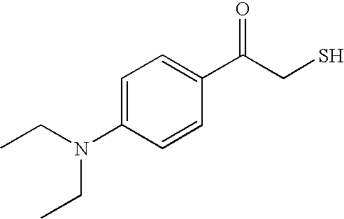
C1(N(CC)CC)=CC=C(C(CS)=O)C=C1
